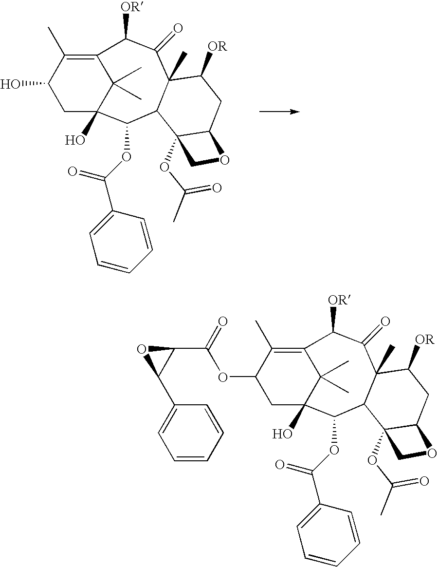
OC1CC2(O)C(C)(C)C(=C1C)C([OR])C(=O)C1(C)C(C2OC(C2=CC=CC=C2)=O)C2(OC(C)=O)C(CC1[OR])OC2.O(C1CC2(O)C(C)(C)C(=C1C)C([OR])C(=O)C1(C)C(C2OC(C2=CC=CC=C2)=O)C2(OC(C)=O)C(CC1[OR])OC2)C(C1C(C2=CC=CC=C2)O1)=O
